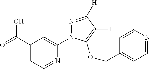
OC(C1=CC=NC(N2N=C([H])C([H])=C2OCC2=CC=NC=C2)=C1)=O
